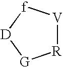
[R]1[V][f][D][G]1
